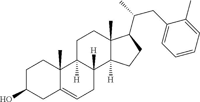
C1C(O)CC2=CCC3([H])C([H])(C2(C)C1)CCC1(C)C3([H])CCC1C(CC1=CC=CC=C1C)C
